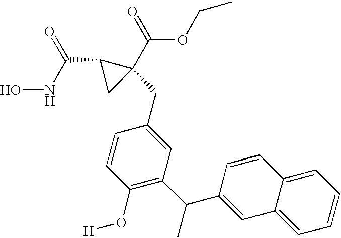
N(C(C1CC1(C(=O)OCC)CC1=CC(C(C2=CC3=CC=CC=C3C=C2)C)=C(O[H])C=C1)=O)O
